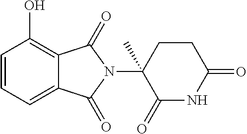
C1=CC=C2C(=C1O)C(=O)N(C1(C)C(=O)NC(=O)CC1)C2=O
